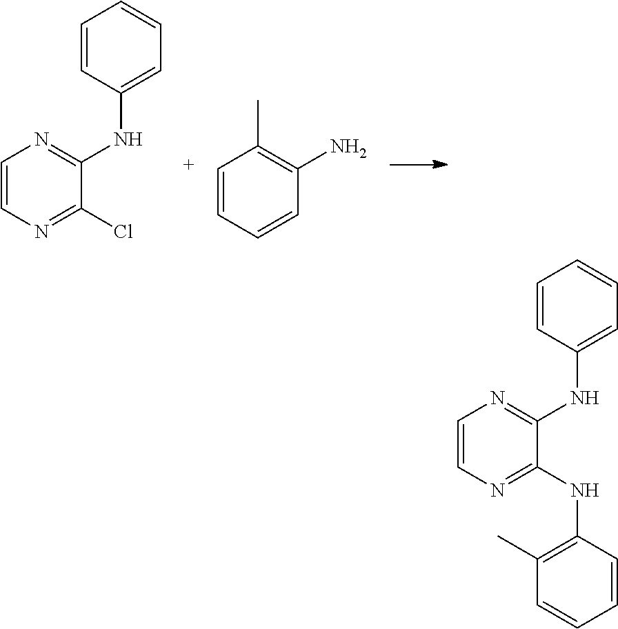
C1=CN=C(Cl)C(NC2=CC=CC=C2)=N1.C1=CC=CC(N)=C1C.C1=CN=C(NC2=C(C)C=CC=C2)C(NC2=CC=CC=C2)=N1
